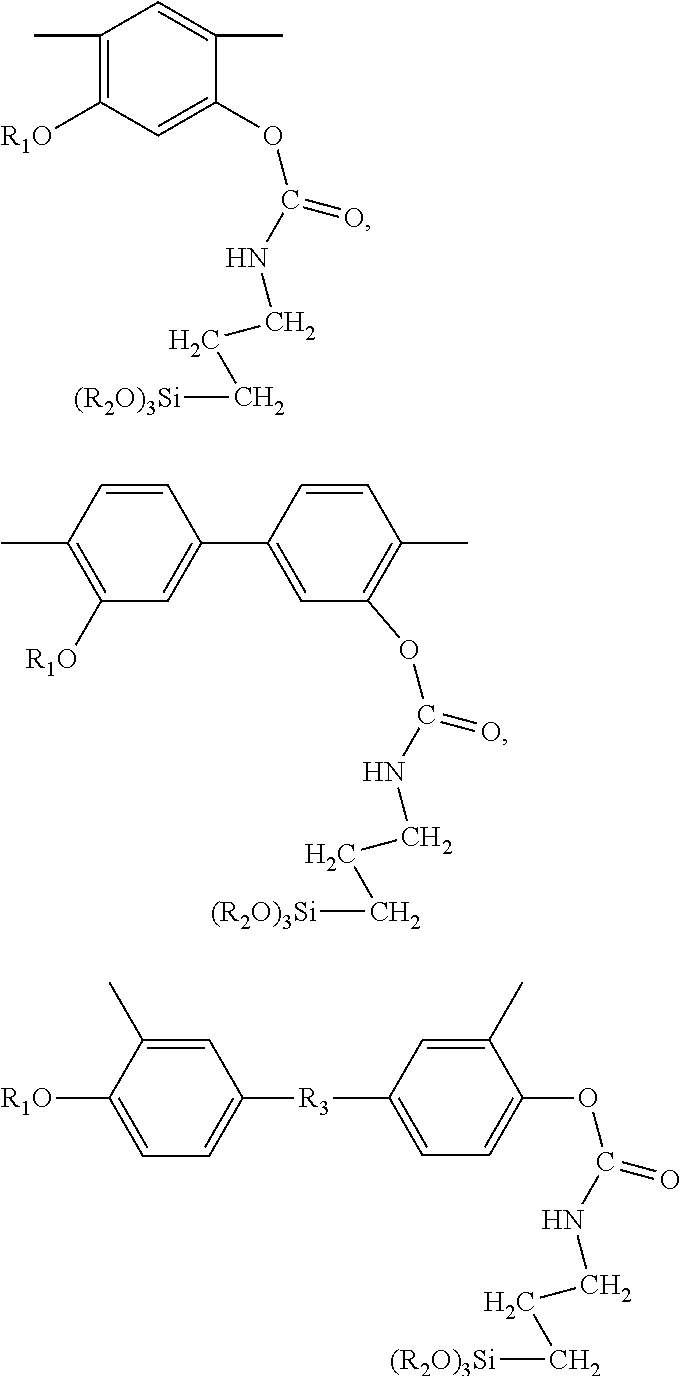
C1(C)=C([R1O])C=C(OC(NCCC[(R2O)3Si])=O)C(C)=C1.C1(OC(NCCC[(R2O)3Si])=O)=C(C)C=CC(C2=CC([R1O])=C(C)C=C2)=C1.C1=C(OC(NCCC[(R2O)3Si])=O)C(C)=CC([R3]C2=CC=C([R1O])C(C)=C2)=C1
